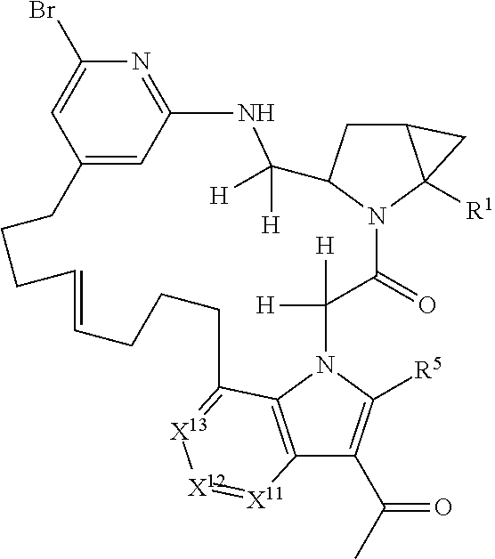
C12=C3N(C([R5])=C1C(C)=O)C([H])([H])C(=O)N1C(CC4C1([R1])C4)C([H])([H])NC1=NC(Br)=CC(=C1)CCCC=CCCCC3=[X13][X12]=[X11]2
